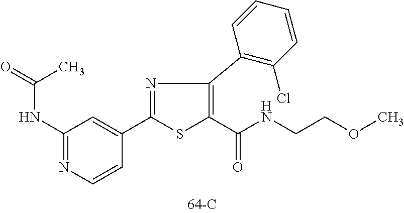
N1=C(C2=CC(NC(=O)C)=NC=C2)SC(C(NCCOC)=O)=C1C1=C(Cl)C=CC=C1
